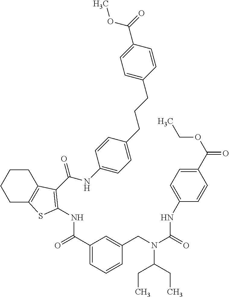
C1(C(=O)NC2=C(C(NC3=CC=C(CCCC4=CC=C(C(=O)OC)C=C4)C=C3)=O)C3=C(CCCC3)S2)=CC=CC(CN(C(NC2=CC=C(C(OCC)=O)C=C2)=O)C(CC)CC)=C1
